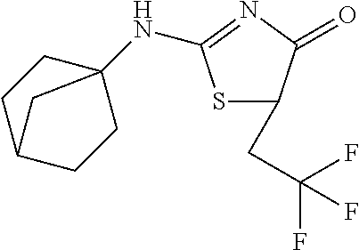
N(C1=NC(=O)C(CC(F)(F)F)S1)C12CCC(CC1)C2
